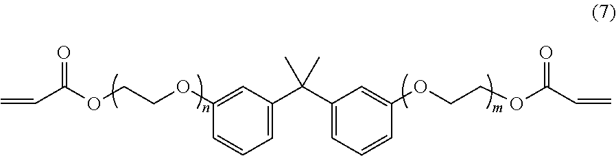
C=CC(OCCOC1=CC(C(C2=CC=CC(OCCOC(C=C)=O)=C2)(C)C)=CC=C1)=O
